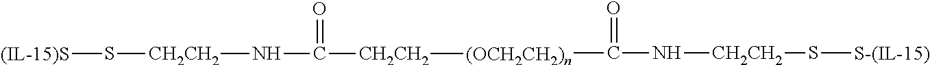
[(OCH2CH2)n](C(=O)N[CH2CH2]S[S-(IL-15)])[CH2CH2]C(=O)N[CH2CH2]S[(IL-15)S]
